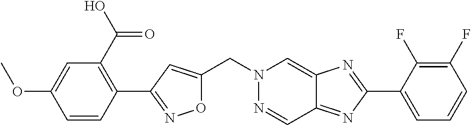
O1C(CN2N=CC3=NC(C4=CC=CC(F)=C4F)=NC3=C2)=CC(C2=C(C(O)=O)C=C(OC)C=C2)=N1
